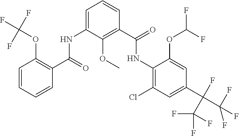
C1(NC(C2=C(OC)C(NC(=O)C3=C(OC(F)(F)F)C=CC=C3)=CC=C2)=O)=C(Cl)C=C(C(F)(C(F)(F)F)C(F)(F)F)C=C1OC(F)F
